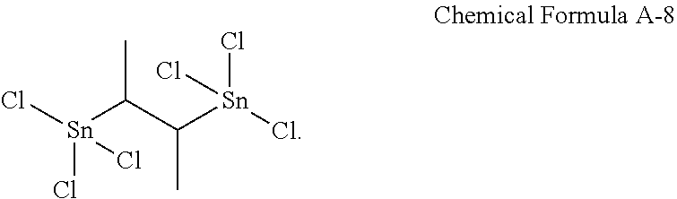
Cl[Sn](Cl)(Cl)C(C([Sn](Cl)(Cl)Cl)C)C
